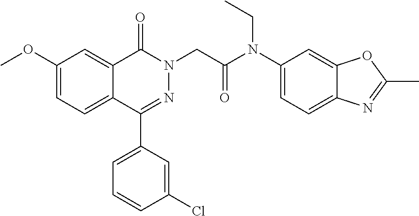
C12=CC(OC)=CC=C1C(C1=CC=CC(Cl)=C1)=NN(CC(N(C1=CC=C3C(=C1)OC(C)=N3)CC)=O)C2=O
